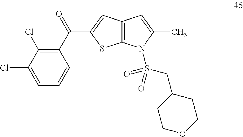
C12=C(C=C(C(C3=C(Cl)C(Cl)=CC=C3)=O)S1)C=C(C)N2S(CC1CCOCC1)(=O)=O
